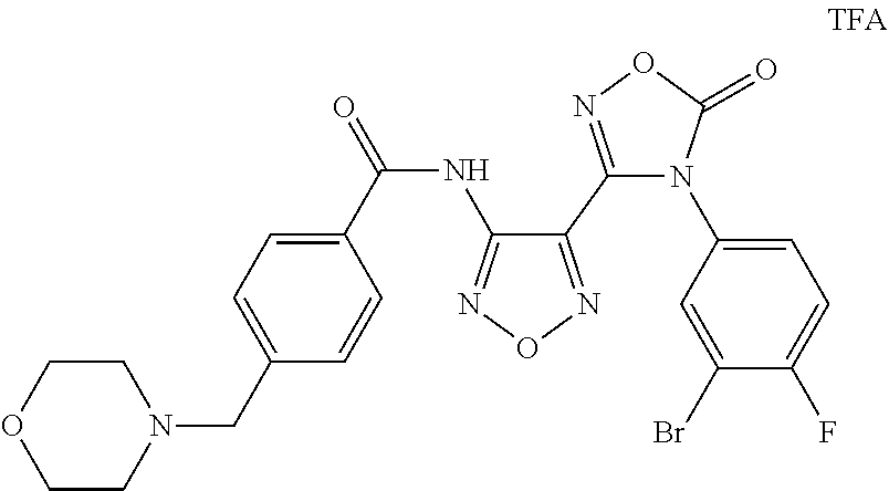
N1(CC2=CC=C(C(NC3=NON=C3C3=NOC(=O)N3C3=CC=C(F)C(Br)=C3)=O)C=C2)CCOCC1
